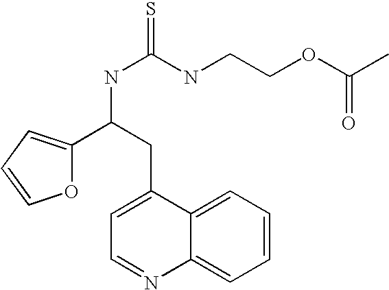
O1C(C(NC(=S)NCCOC(C)=O)CC2=CC=NC3=CC=CC=C23)=CC=C1
